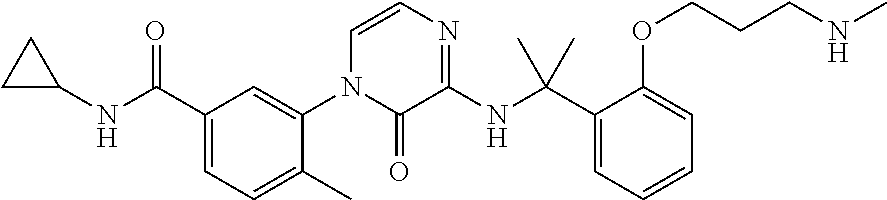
C1(NC(C2=CC=C(C)C(N3C(=O)C(NC(C4=CC=CC=C4OCCCNC)(C)C)=NC=C3)=C2)=O)CC1
